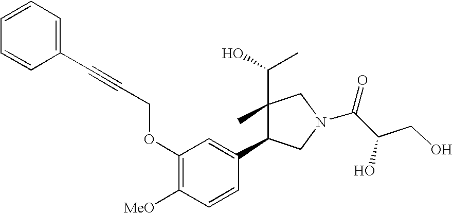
C1(C)(C(O)C)C(C2=CC(OCC#CC3=CC=CC=C3)=C([MeO])C=C2)CN(C(C(CO)O)=O)C1
